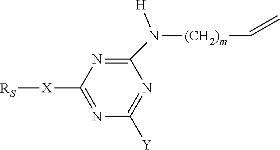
C1(N([(CH2)m]C=C)[H])=NC([X][RS])=NC([Y])=N1
